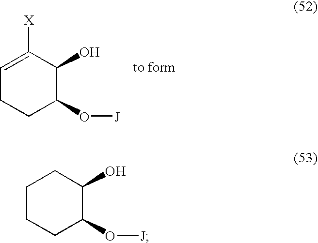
C1=C([X])C(O)C(O[J])CC1.C1CCC(O[J])C(O)C1
